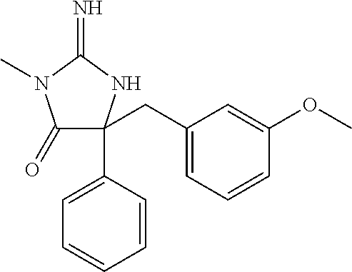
C1(=O)C(CC2=CC=CC(OC)=C2)(C2=CC=CC=C2)NC(=N)N1C
